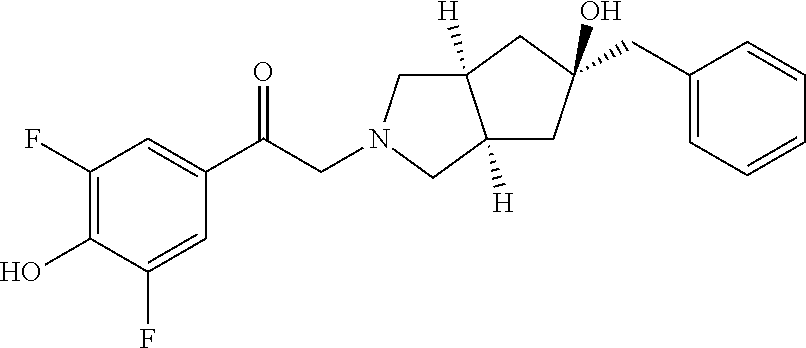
C1(C(=O)CN2CC3([H])C([H])(C2)CC(CC2=CC=CC=C2)(O)C3)=CC(F)=C(O)C(F)=C1
